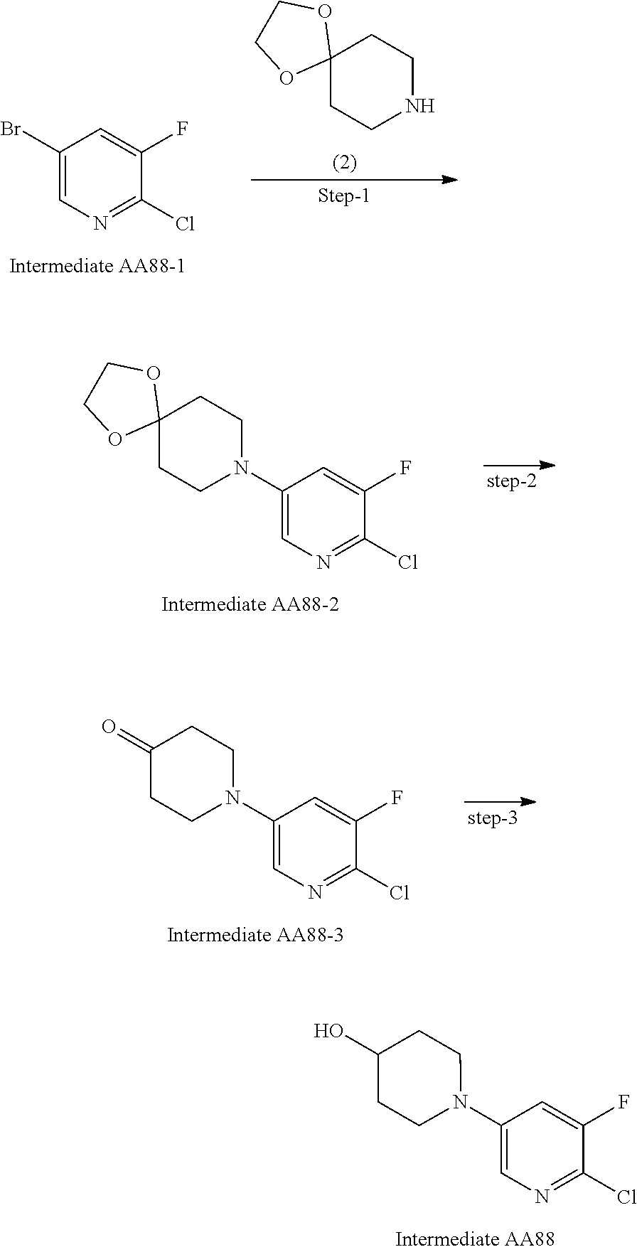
C1(Br)=CN=C(Cl)C(F)=C1.C12(CCNCC1)OCCO2.C1(N2CCC3(CC2)OCCO3)=CN=C(Cl)C(F)=C1.C1(N2CCC(=O)CC2)=CN=C(Cl)C(F)=C1.C1(N2CCC(O)CC2)=CN=C(Cl)C(F)=C1
